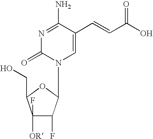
N1=C(N)C(C=CC(O)=O)=CN(C2C(F)C(F)([OR])C(CO)O2)C1=O
